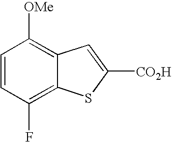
C1=CC(F)=C2C(=C1[OMe])C=C([CO2H])S2
